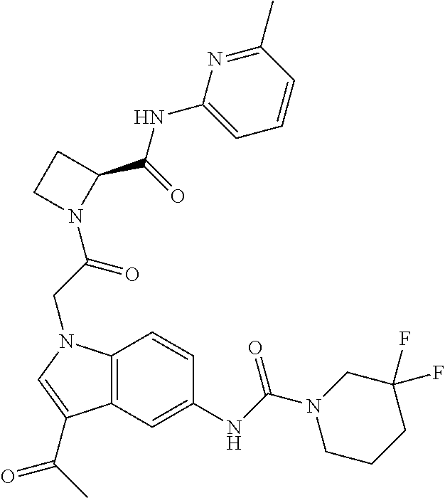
C12=C(C=C(NC(N3CCCC(F)(F)C3)=O)C=C1)C(C(C)=O)=CN2CC(=O)N1C(C(=O)NC2=CC=CC(C)=N2)CC1
